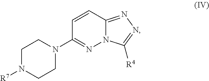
C1N([R7])CCN(C2=NN3C(=NN=C3[R4])C=C2)C1
